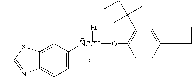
C12=CC([HNCCH](OC3=C(C(CC)(C)C)C=C(C(CC)(C)C)C=C3)(=O)[Et])=CC=C1N=C(C)S2
